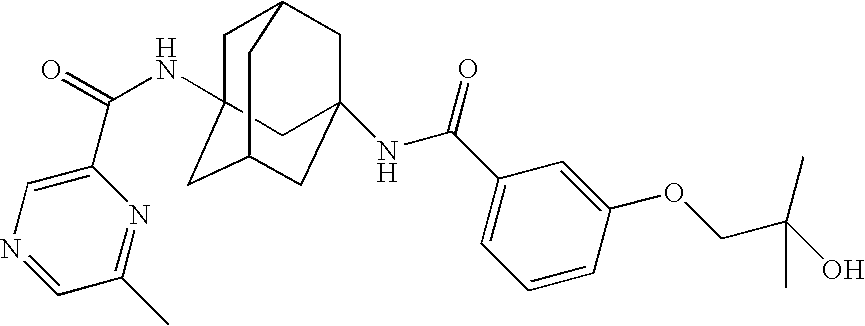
C1=C(C(=O)NC23CC4CC(NC(C5=CC=CC(OCC(O)(C)C)=C5)=O)(CC(C2)C4)C3)N=C(C)C=N1
